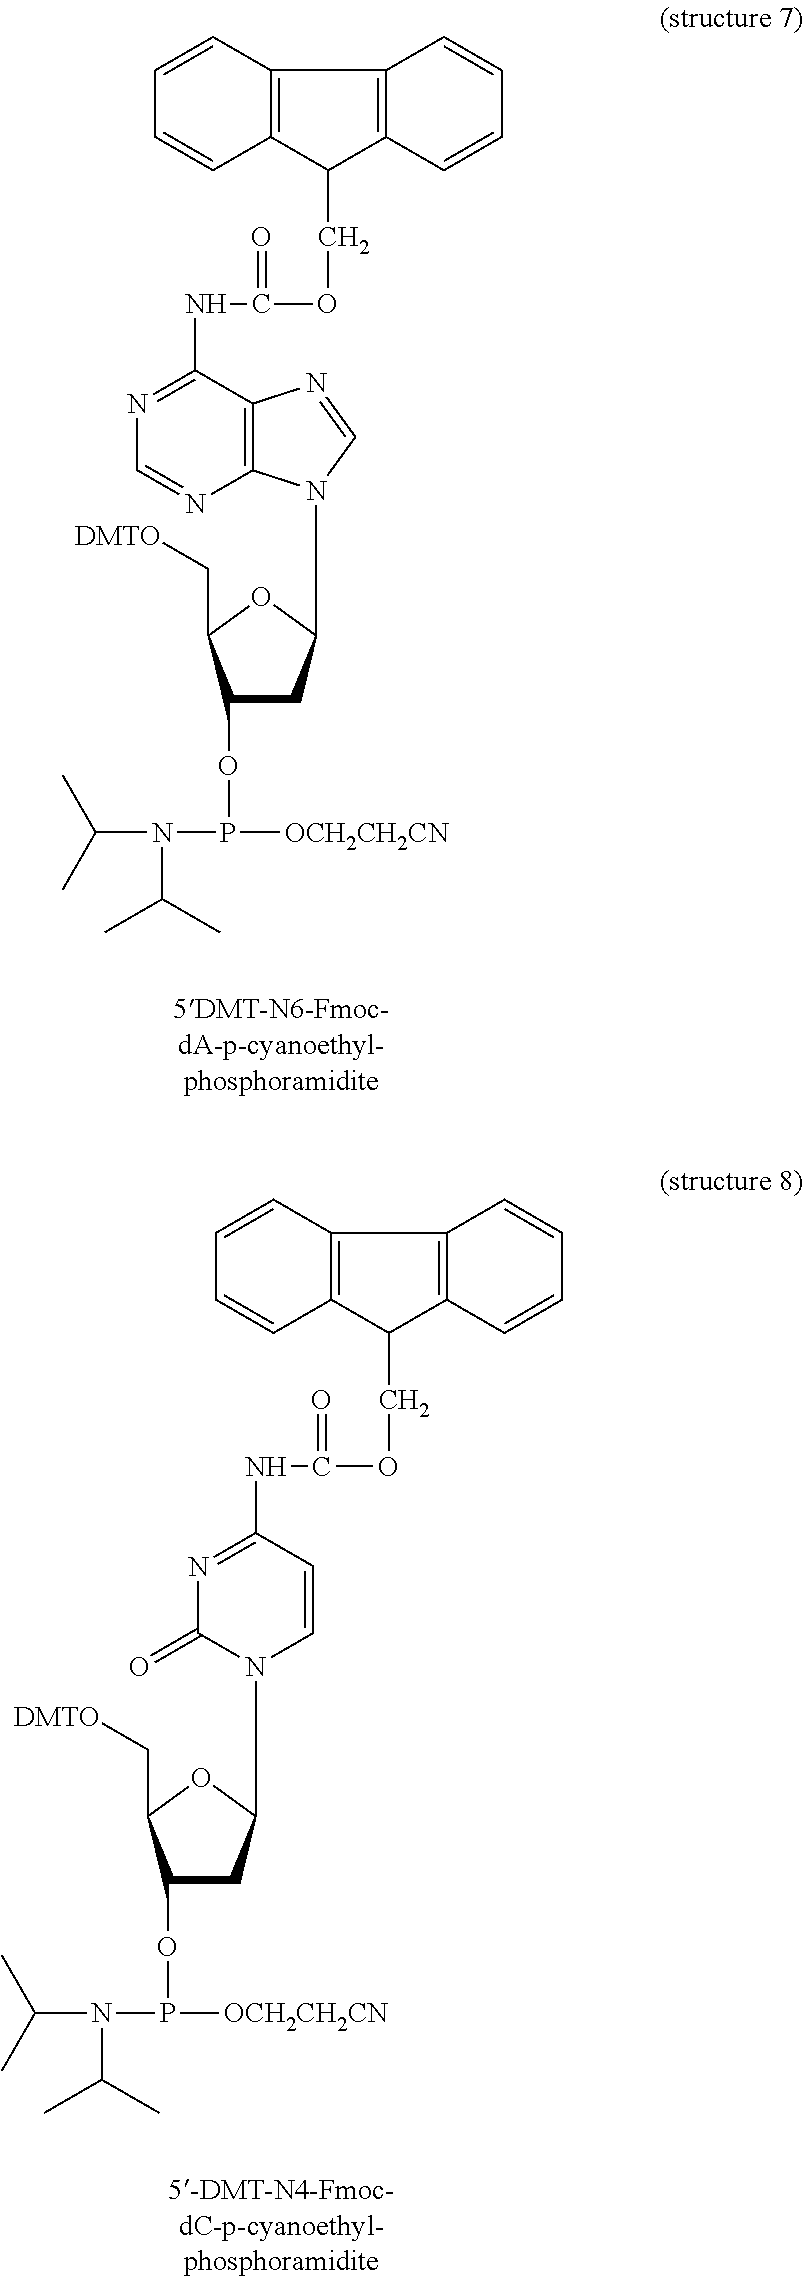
C12=C(C(COC(=O)NC3=NC=NC4=C3N=CN4C3CC(OP(N(C(C)C)C(C)C)[OCH2CH2CN])C(C[DMTO])O3)C3=C1C=CC=C3)C=CC=C2.C12=C(C(COC(=O)NC3=NC(=O)N(C4CC(OP(N(C(C)C)C(C)C)[OCH2CH2CN])C(C[DMTO])O4)C=C3)C3=C1C=CC=C3)C=CC=C2
